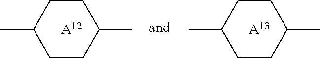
CC1CCC(C)CC1.[A12].CC1CCC(C)CC1.[A13]
